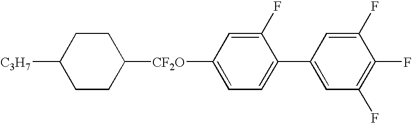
C1CC([CF2O]C2=CC=C(C3=CC(F)=C(F)C(F)=C3)C(F)=C2)CCC1[C3H7]
